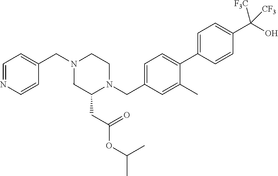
C1=NC=CC(CN2CC(CC(=O)OC(C)C)N(CC3=CC=C(C4=CC=C(C(O)([CF3])[CF3])C=C4)C(C)=C3)CC2)=C1
